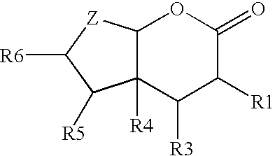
C12([R4])C([Z]C([R6])C1[R5])OC(=O)C([R1])C2[R3]
